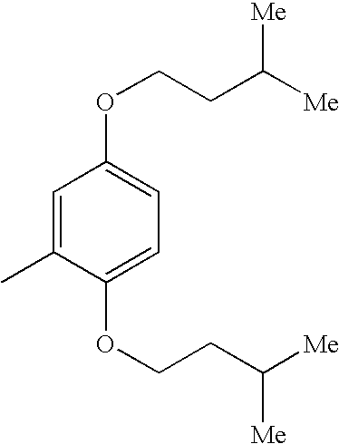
C1=C(C)C(OCCC([Me])[Me])=CC=C1OCCC([Me])[Me]
